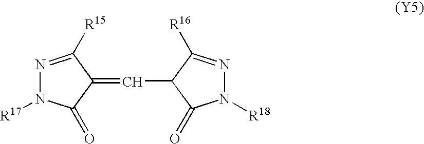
N1=C([R15])C(=CC2C(=O)N([R18])N=C2[R16])C(=O)N1[R17]
